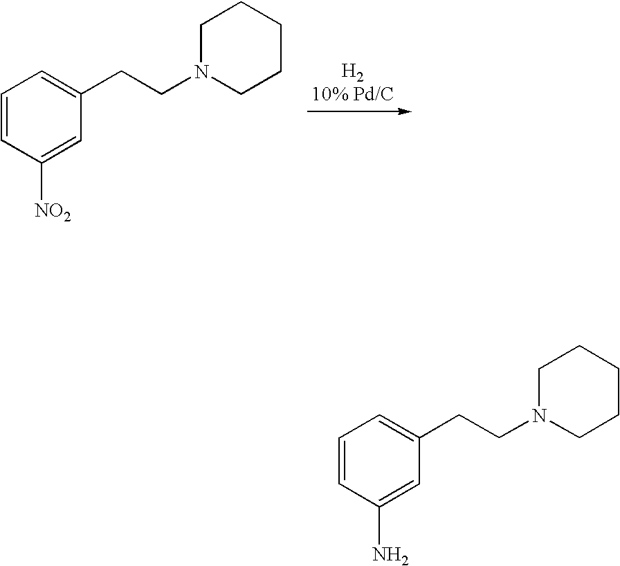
C1=CC([NO2])=CC(CCN2CCCCC2)=C1.C1=CC(N)=CC(CCN2CCCCC2)=C1
